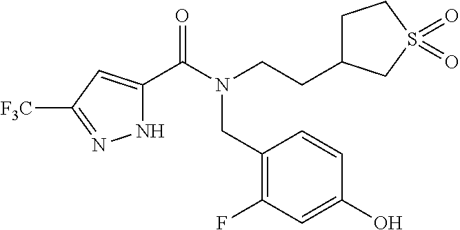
N1C(C(=O)N(CCC2CCS(=O)(=O)C2)CC2=C(F)C=C(O)C=C2)=CC([F3C])=N1
